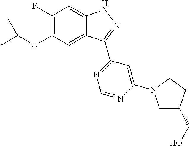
C1(F)=C(OC(C)C)C=C2C(=C1)NN=C2C1=NC=NC(N2CC(CO)CC2)=C1
